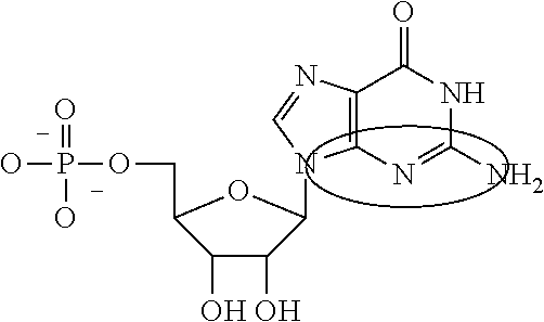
O1c(n2C3=C(C(=O)NC(N)=N3)N=C2)C(O)C(O)C1COP(O)(O)=O
